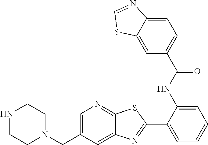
C1(C2=NC3=CC(CN4CCNCC4)=CN=C3S2)=CC=CC=C1NC(C1=CC=C2C(=C1)SC=N2)=O
